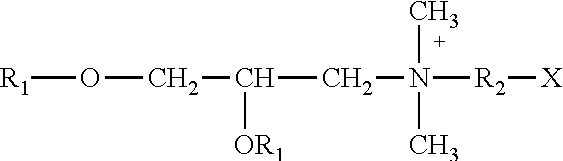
[R1]OCC(CN(C)(C)[R2][X])[OR1]
